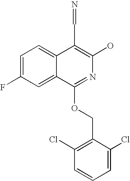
C1=C(F)C=C2C(=C1)C(C=N)=C(O)N=C2OCC1=C(Cl)C=CC=C1Cl
